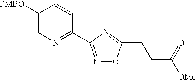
C1([PMBO])=CN=C(C2=NOC(CCC(=O)[OMe])=N2)C=C1
